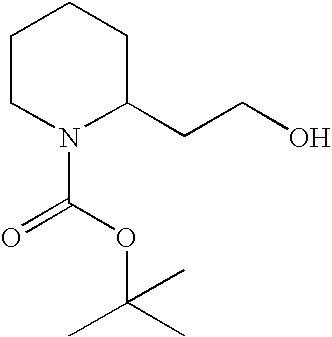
C1CN(C(OC(C)(C)C)=O)C(CCO)CC1
